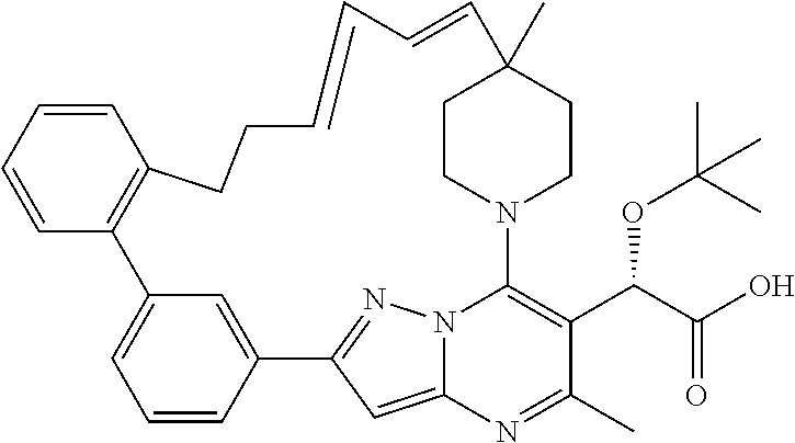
C1=CC2=CC(=C1)C1=C(C=CC=C1)CCC=CC=CC1(C)CCN(C3=C(C(C(O)=O)OC(C)(C)C)C(C)=NC4=CC2=NN43)CC1
